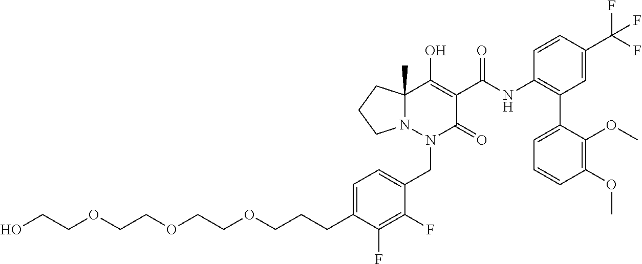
C1=C(CCCOCCOCCOCCO)C(F)=C(F)C(CN2C(=O)C(C(=O)NC3=C(C4=CC=CC(OC)=C4OC)C=C(C(F)(F)F)C=C3)=C(O)C3(C)N2CCC3)=C1
